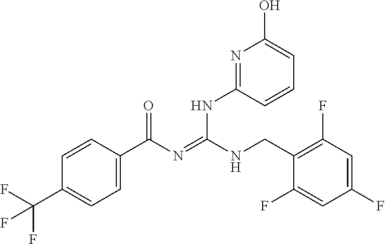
C1=CC(C(N=C(NCC2=C(F)C=C(F)C=C2F)NC2=NC(O)=CC=C2)=O)=CC=C1C(F)(F)F
